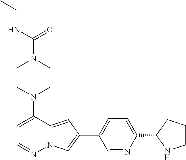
N1(C2=CC=NN3C2=CC(C2=CC=C(C4NCCC4)N=C2)=C3)CCN(C(=O)NCC)CC1
